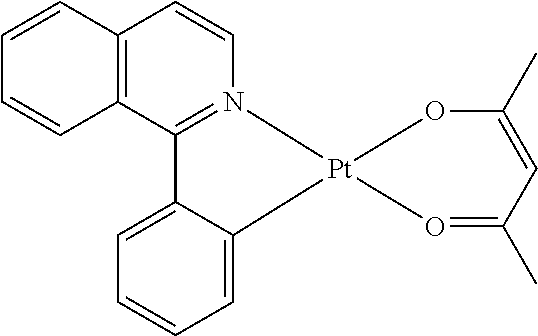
C12=N(C=CC3=C1C=CC=C3)[Pt]1(C3=CC=CC=C23)O=C(C)C=C(C)O1
